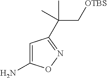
NC1=CC(C(C[OTBS])(C)C)=NO1
